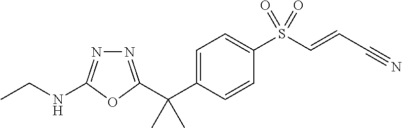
C1=C(C(C)(C)C2=NN=C(NCC)O2)C=CC(S(C=CC#N)(=O)=O)=C1
